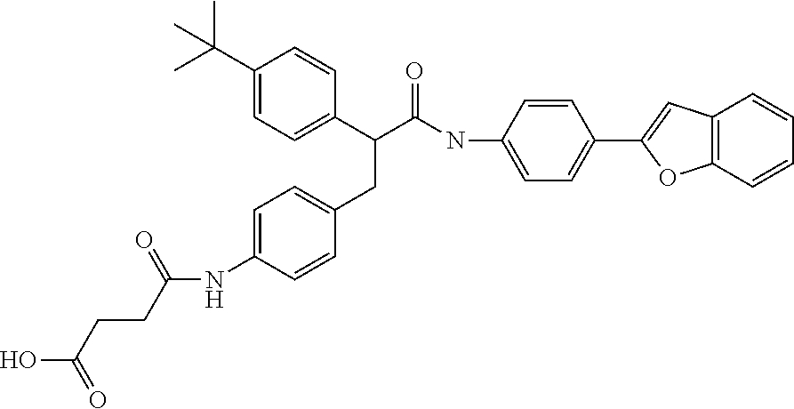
C1(C(C)(C)C)=CC=C(C(C(NC2=CC=C(C3=CC4=C(O3)C=CC=C4)C=C2)=O)CC2=CC=C(NC(CCC(O)=O)=O)C=C2)C=C1
